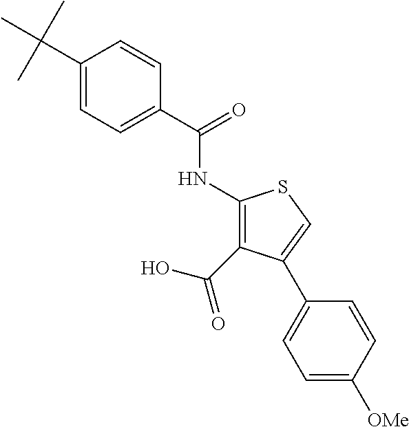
C1(C(C)(C)C)=CC=C(C(=O)NC2=C(C(O)=O)C(C3=CC=C([OMe])C=C3)=CS2)C=C1
